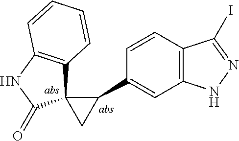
C1=CC2=C(C=C1C1CC13C1=C(NC3=O)C=CC=C1)NN=C2I
